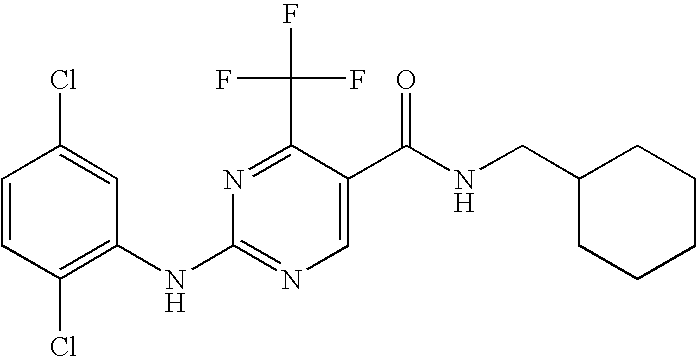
C1=CC(Cl)=C(NC2=NC=C(C(NCC3CCCCC3)=O)C(C(F)(F)F)=N2)C=C1Cl
